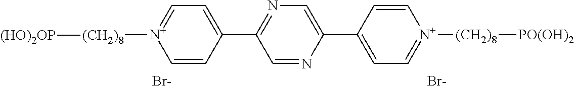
C1=CC(C2=NC=C(C3=CC=[N+]([(CH2)8][PO(OH)2])C=C3)N=C2)=CC=[N+]1[(CH2)8][(HO)2OP].[Br-].[Br-]
